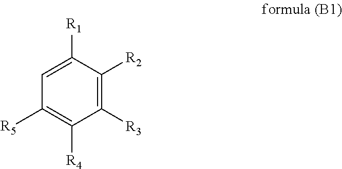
C1([R5])=C([R4])C([R3])=C([R2])C([R1])=C1
